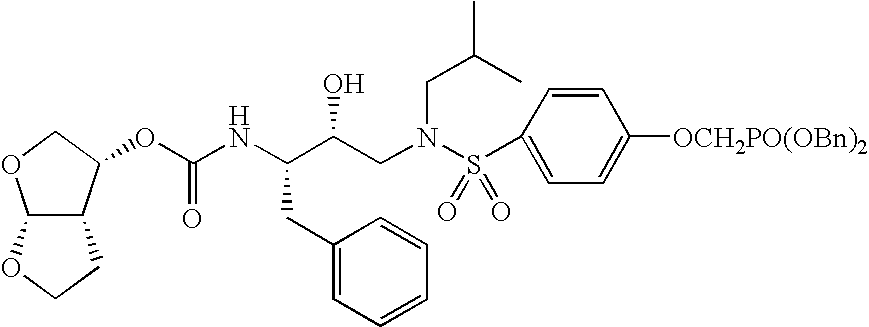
C1=CC(S(N(CC(C(NC(OC2C3C(OC2)OCC3)=O)CC2=CC=CC=C2)O)CC(C)C)(=O)=O)=CC=C1[OCH2PO(OBn)2]
